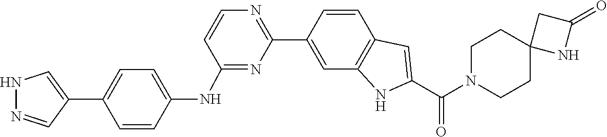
N1(C(C2=CC3=C(N2)C=C(C2=NC=CC(NC4=CC=C(C5=CNN=C5)C=C4)=N2)C=C3)=O)CCC2(CC1)NC(=O)C2
